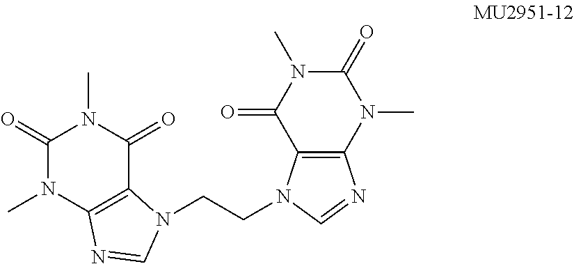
C1(=O)N(C)C2=C(C(=O)N1C)N(CCN1C3=C(N(C)C(=O)N(C)C3=O)N=C1)C=N2
